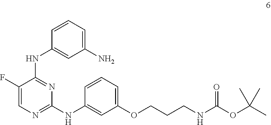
C1(NC2=NC=C(F)C(NC3=CC(N)=CC=C3)=N2)=CC(OCCCNC(OC(C)(C)C)=O)=CC=C1
